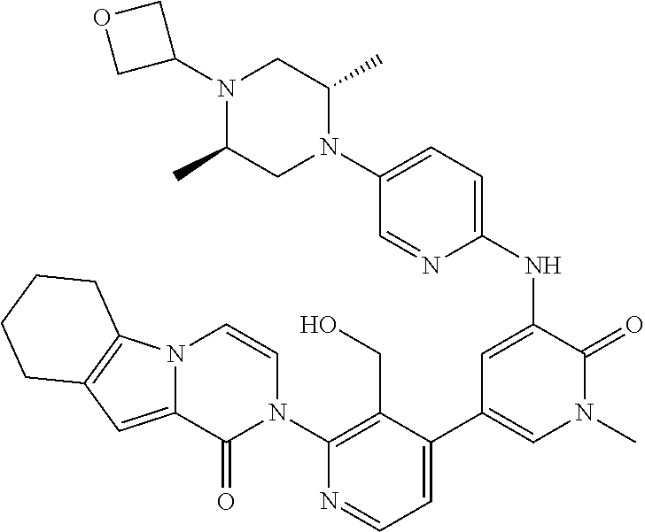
N12C(=CC3=C1CCCC3)C(=O)N(C1=C(CO)C(C3=CN(C)C(=O)C(NC4=CC=C(N5C(C)CN(C6COC6)C(C)C5)C=N4)=C3)=CC=N1)C=C2
